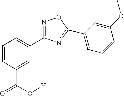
C1=CC(C(=O)O[H])=CC(C2=NOC(C3=CC=CC(OC)=C3)=N2)=C1
